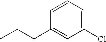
C1=CC=C(Cl)C=C1CCC
